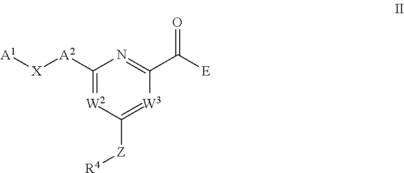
C1([A2][X][A1])=[W2]C([Z][R4])=[W3]C(C([E])=O)=N1
